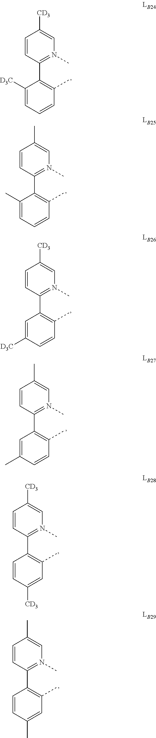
C1=CC(C2=C(C)C=CC=C2[D3C])=N(C)C=C1[CD3].C1=CC(C2=C(C)C=CC=C2C)=N(C)C=C1C.C1=CC(C2=C(C)C=CC([D3C])=C2)=N(C)C=C1[CD3].C1=CC(C2=C(C)C=CC(C)=C2)=N(C)C=C1C.C1=CC(C2=C(C)C=C([CD3])C=C2)=N(C)C=C1[CD3].C1=CC(C2=C(C)C=C(C)C=C2)=N(C)C=C1C
